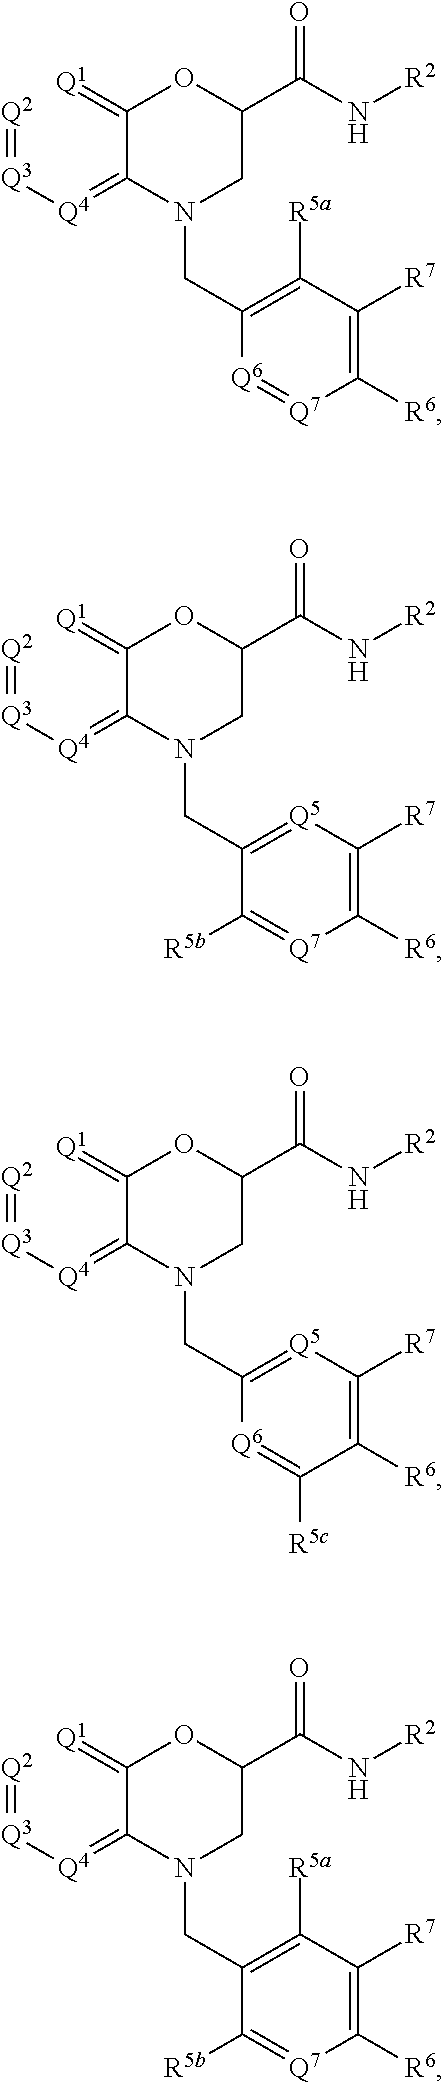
[Q2]=[Q3][Q4]=C1C(=[Q1])OC(C(N[R2])=O)CN1CC1=C([R5a])C([R7])=C([R6])[Q7]=[Q6]1.[Q2]=[Q3][Q4]=C1C(=[Q1])OC(C(N[R2])=O)CN1CC1=[Q5]C([R7])=C([R6])[Q7]=C1[R5b].[Q2]=[Q3][Q4]=C1C(=[Q1])OC(C(N[R2])=O)CN1CC1=[Q5]C([R7])=C([R6])C([R5c])=[Q6]1.[Q2]=[Q3][Q4]=C1C(=[Q1])OC(C(N[R2])=O)CN1CC1=C([R5a])C([R7])=C([R6])[Q7]=C1[R5b]
